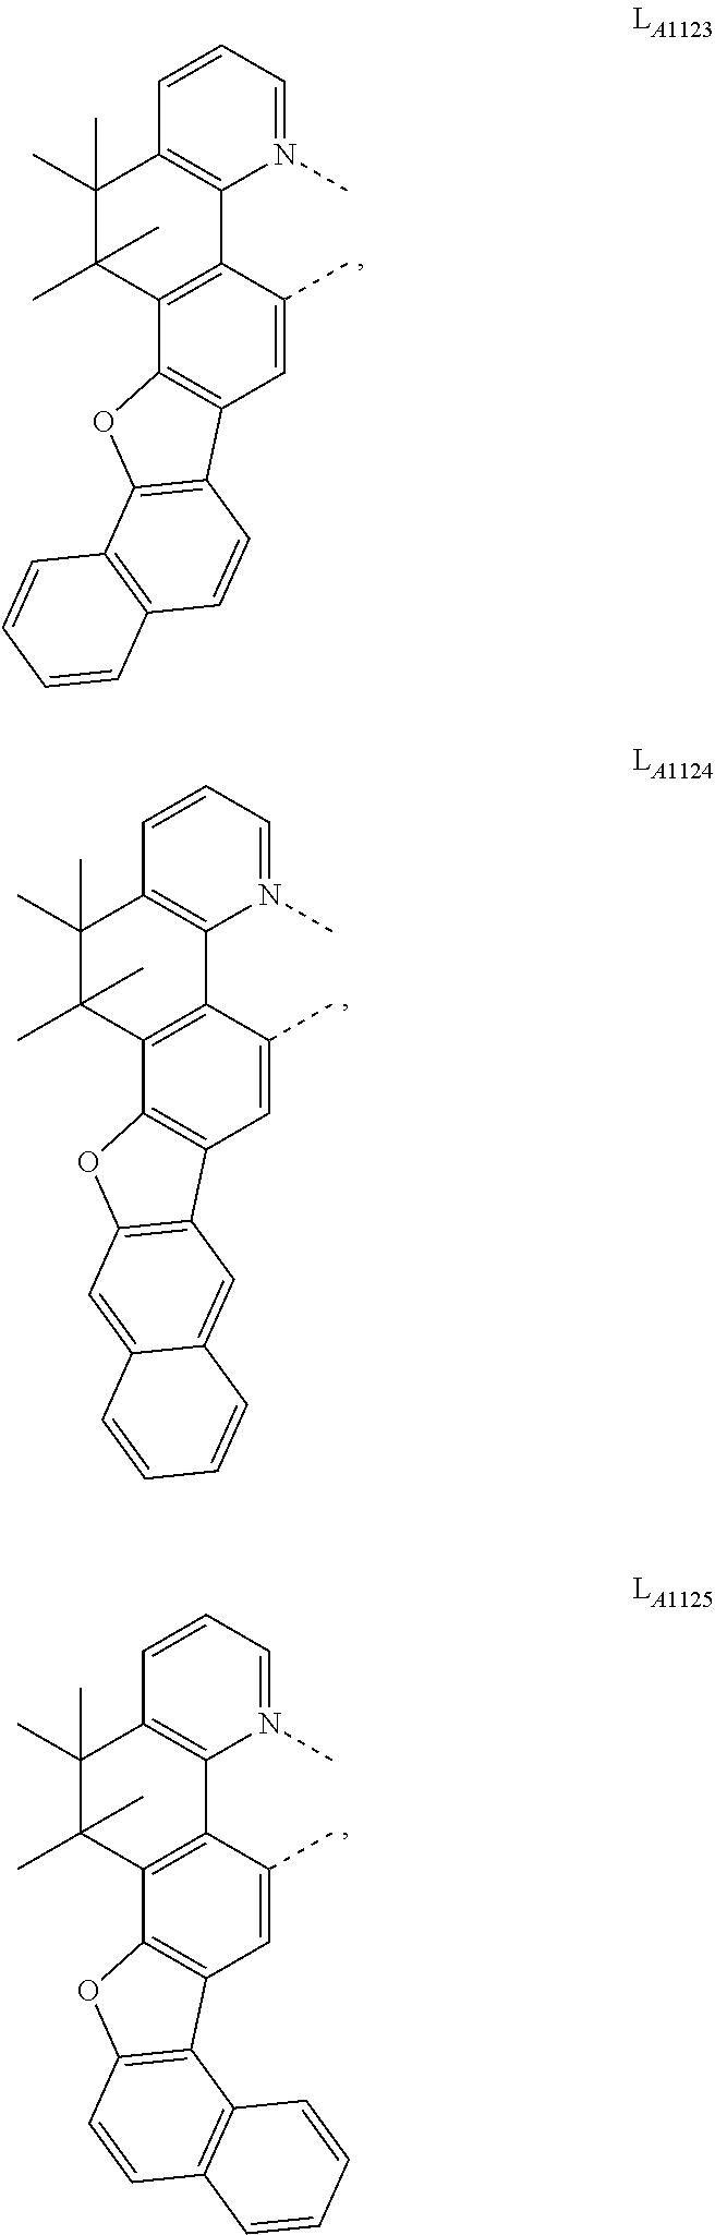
C1=CC=N(C)C2=C1C(C)(C)C(C)(C)C1=C2C(C)=CC2=C1OC1=C2C=CC2=C1C=CC=C2.C1=CC=N(C)C2=C1C(C)(C)C(C)(C)C1=C2C(C)=CC2=C1OC1=C2C=C2C(=C1)C=CC=C2.C1=CC=N(C)C2=C1C(C)(C)C(C)(C)C1=C2C(C)=CC2=C1OC1=C2C2=C(C=C1)C=CC=C2
